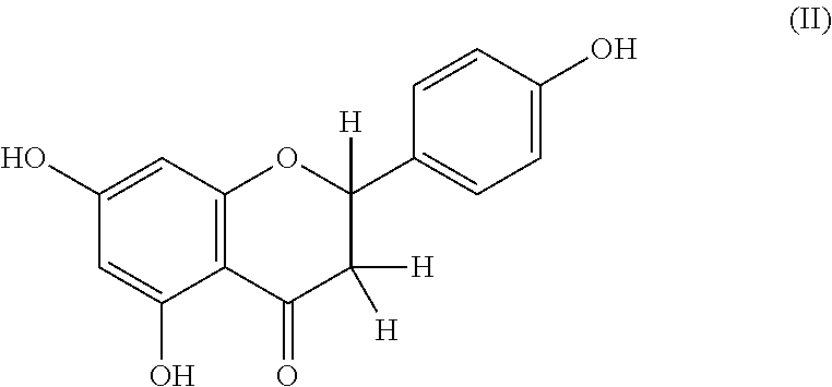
C12=C(C=C(O)C=C1O)OC(C1=CC=C(O)C=C1)([H])C([H])([H])C2=O
